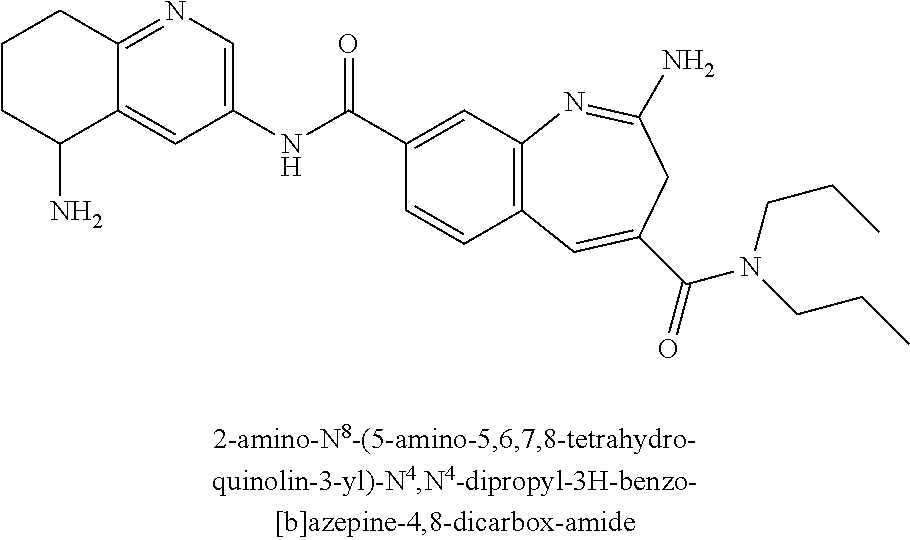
C12=CC(NC(C3=CC4=C(C=C3)C=C(C(=O)N(CCC)CCC)CC(N)=N4)=O)=CN=C1CCCC2N
